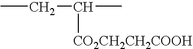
CCC(C)[CO2CH2CH2COOH]
